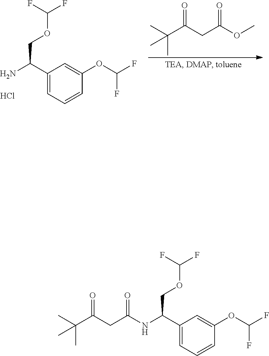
CC(C(CC(OC)=O)=O)(C)C.C1(C(N)COC(F)F)=CC=CC(OC(F)F)=C1.Cl.C1(C(NC(CC(C(C)(C)C)=O)=O)COC(F)F)=CC=CC(OC(F)F)=C1
